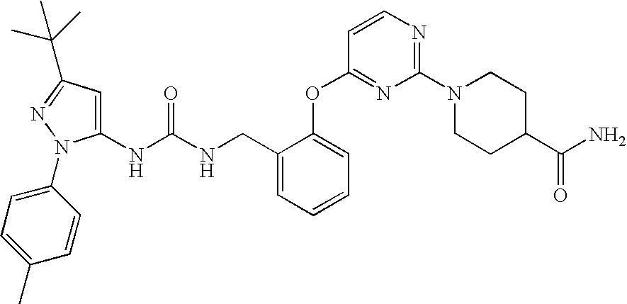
C1(NC(NCC2=CC=CC=C2OC2=NC(N3CCC(C(N)=O)CC3)=NC=C2)=O)=CC(C(C)(C)C)=NN1C1=CC=C(C)C=C1
